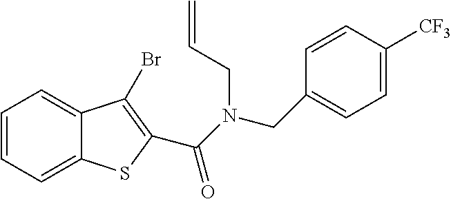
C1=CC=C2C(=C1)C(Br)=C(C(N(CC1=CC=C([CF3])C=C1)CC=C)=O)S2
